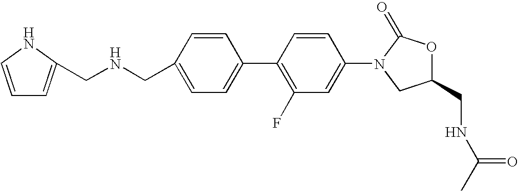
C1=C(CNCC2=CC=CN2)C=CC(C2=C(F)C=C(N3CC(CNC(C)=O)OC3=O)C=C2)=C1
